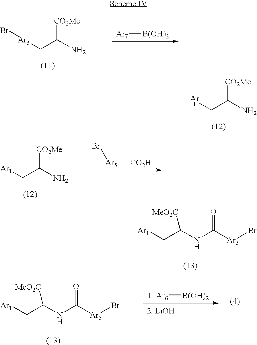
C(C(N)[CO2Me])[Ar3]Br.[Ar7][B(OH)2].C(C(N)[CO2Me])[Ar1].[Ar5]([CO2H])Br.C(C(N)[CO2Me])[Ar1].[Ar1]CC(NC([Ar5]Br)=O)[MeO2C].[2. LiOH].[Ar1]CC(NC([Ar5]Br)=O)[MeO2C].[1. Ar6][B(OH)2]
